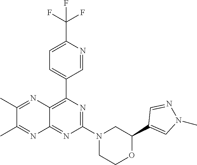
N1=C(N2CC(C3=CN(C)N=C3)OCC2)N=C2C(=C1C1=CC=C(C(F)(F)F)N=C1)N=C(C)C(C)=N2
